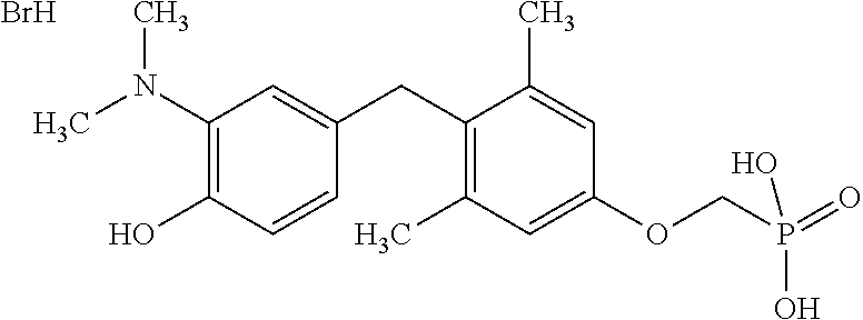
C1=C(CC2=C(C)C=C(OCP(O)(=O)O)C=C2C)C=CC(O)=C1N(C)C.Br
